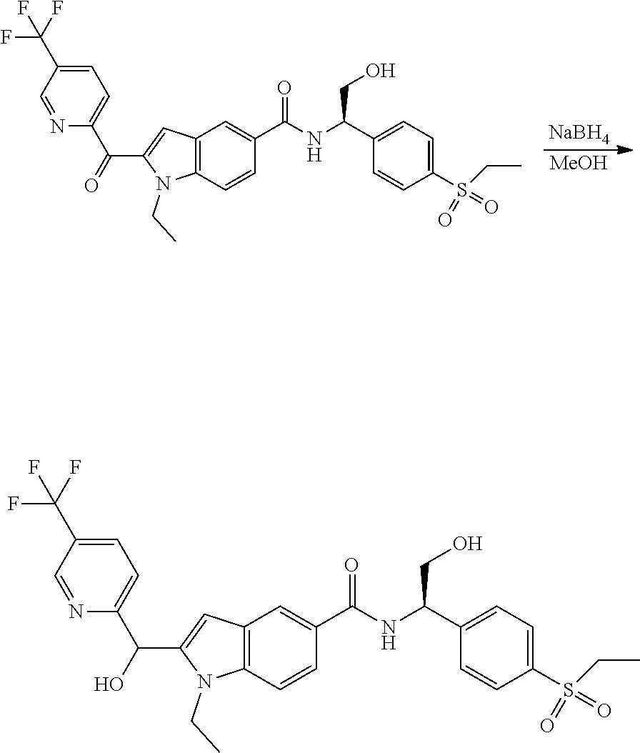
[NaBH4].[MeOH].C12=C(C=CC(C(NC(C3=CC=C(S(=O)(CC)=O)C=C3)CO)=O)=C1)N(CC)C(C(=O)C1=CC=C(C(F)(F)F)C=N1)=C2.C12=C(C=CC(C(NC(C3=CC=C(S(=O)(CC)=O)C=C3)CO)=O)=C1)N(CC)C(C(O)C1=CC=C(C(F)(F)F)C=N1)=C2
